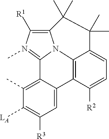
C1=C2C(=C(C)C([LA])=C1[R3])C1=N(C)C([R1])=C3N1C1=C2C([R2])=CC=C1C(C)(C)C3(C)C
